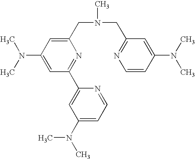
C1(CN(CC2=NC=CC(N(C)C)=C2)C)=CC(N(C)C)=CC(C2=CC(N(C)C)=CC=N2)=N1
